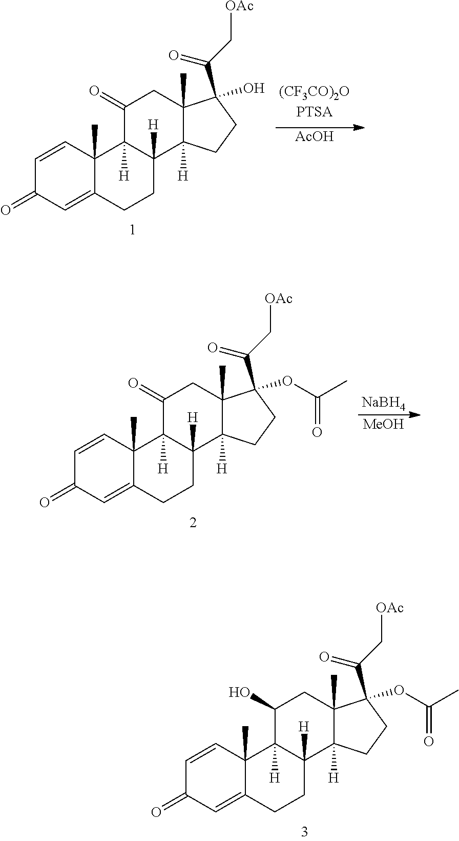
C1=CC2(C)C(=CC1=O)CCC1([H])C2([H])C(O)CC2(C)C1([H])CCC2(C(C[OAc])=O)OC(C)=O.C1=CC2(C)C(=CC1=O)CCC1([H])C2([H])C(=O)CC2(C)C1([H])CCC2(C(C[OAc])=O)O.[AcOH].C1=CC2(C)C(=CC1=O)CCC1([H])C2([H])C(=O)CC2(C)C1([H])CCC2(C(C[OAc])=O)OC(C)=O.[NaBH4].[MeOH]
